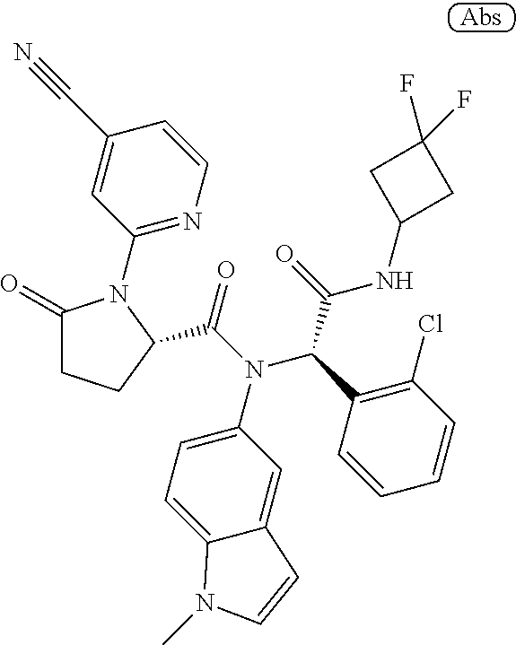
C1(=O)CCC(C(=O)N(C2=CC=C3C(=C2)C=CN3C)C(C(NC2CC(F)(F)C2)=O)C2=C(Cl)C=CC=C2)N1C1=NC=CC(C#N)=C1
